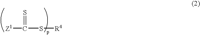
[Z1]C(S[R4])=S
